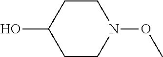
C1CN(OC)CCC1O
